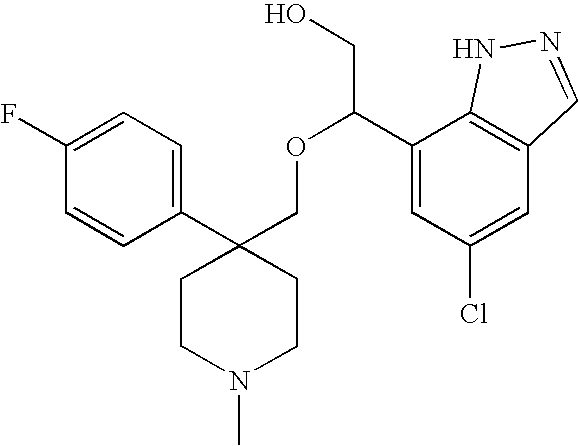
C(C1=CC(Cl)=CC2=C1NN=C2)(OCC1(C2=CC=C(F)C=C2)CCN(C)CC1)CO
